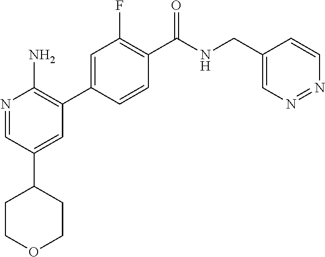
N1=CC(C2CCOCC2)=CC(C2=CC(F)=C(C(NCC3=CN=NC=C3)=O)C=C2)=C1N
